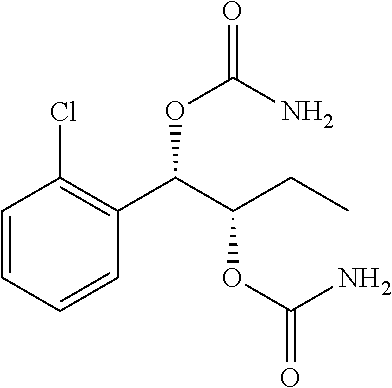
C1=CC=CC(C(C(CC)OC(=O)N)OC(=O)N)=C1Cl
